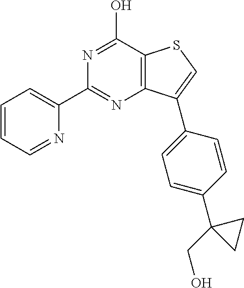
C12=C(C(O)=NC(C3=CC=CC=N3)=N1)SC=C2C1=CC=C(C2(CO)CC2)C=C1
